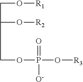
C(O[R1])C(O[R2])COP([O-])(O[R3])=O
